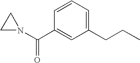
N1(C(C2=CC(CCC)=CC=C2)=O)CC1
